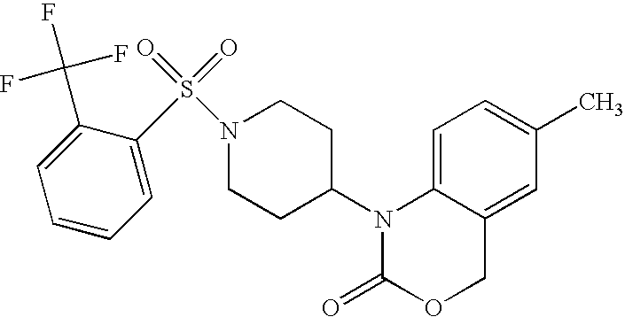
C1=C2C(=CC(C)=C1)COC(=O)N2C1CCN(S(=O)(=O)C2=CC=CC=C2C(F)(F)F)CC1
